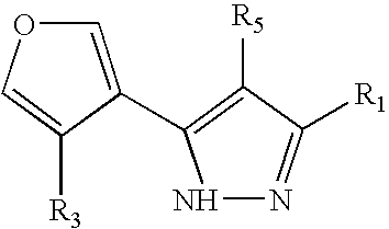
C1=C([R3])C(C2=C([R5])C([R1])=NN2)=CO1
